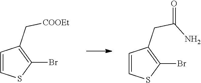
C1=CC(C[COOEt])=C(Br)S1.C1=CC(CC(=O)N)=C(Br)S1
